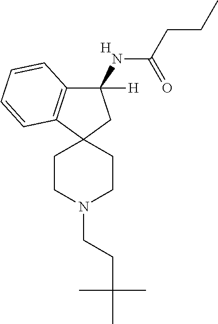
[H].C1(NC(=O)CCC)([H])C2=C(C3(C1)CCN(CCC(C)(C)C)CC3)C=CC=C2
